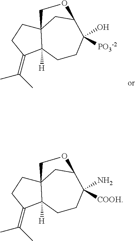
CC(C)=C1C2([H])C3(CC1)CC(C([PO3-2])(O)CC2)OC3.CC(C)=C1C2([H])C3(CC1)CC(C([COOH])(N)CC2)OC3
